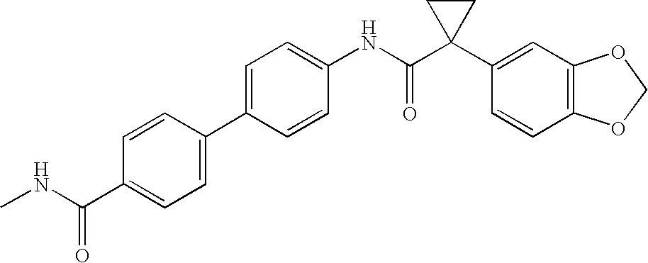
C1=C(C2=CC=C(C(NC)=O)C=C2)C=CC(NC(C2(C3=CC4=C(C=C3)OCO4)CC2)=O)=C1
